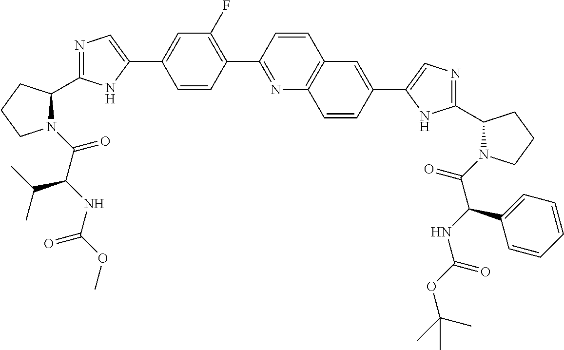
N1(C(=O)C(NC(OC)=O)C(C)C)C(C2=NC=C(C3=CC(F)=C(C4=NC5=C(C=C4)C=C(C4=CN=C(C6N(C(=O)C(NC(OC(C)(C)C)=O)C7=CC=CC=C7)CCC6)N4)C=C5)C=C3)N2)CCC1
